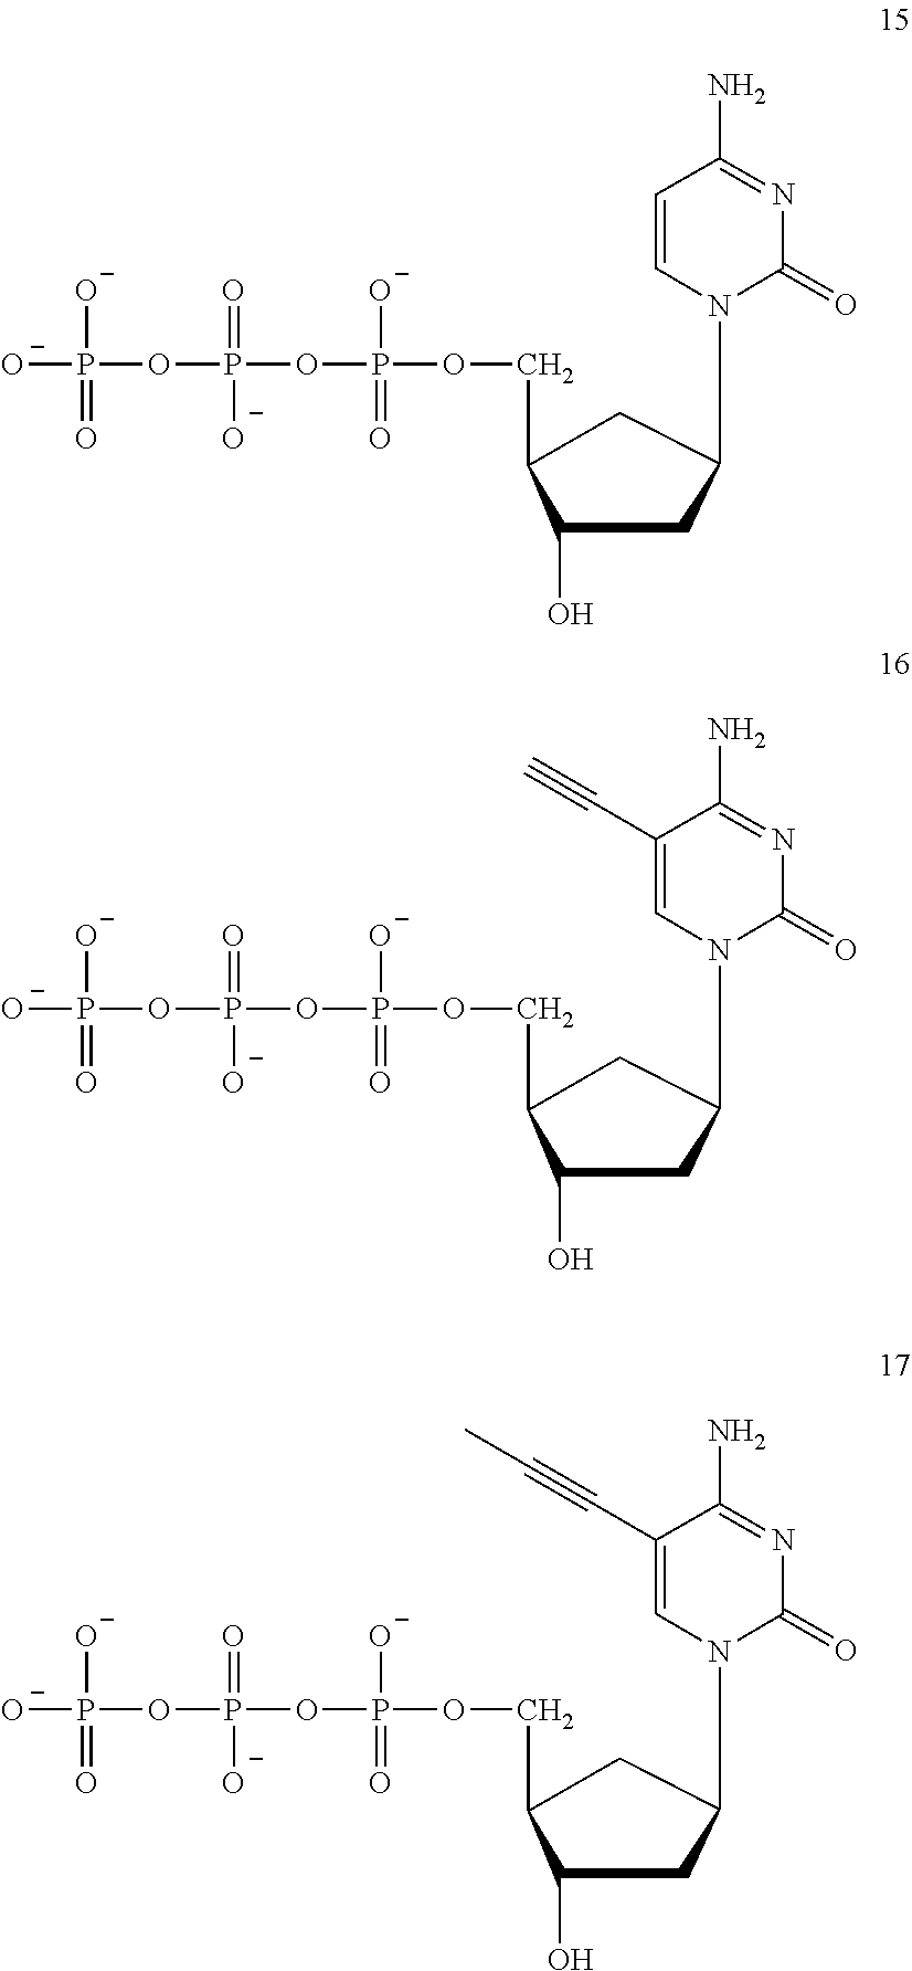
[O-]P([O-])(=O)OP(=O)([O-])OP([O-])(=O)OCC1C(O)CC(N2C(=O)N=C(N)C=C2)C1.[O-]P([O-])(=O)OP(=O)([O-])OP([O-])(=O)OCC1C(O)CC(N2C(=O)N=C(N)C(C#C)=C2)C1.[O-]P([O-])(=O)OP(=O)([O-])OP([O-])(=O)OCC1C(O)CC(N2C(=O)N=C(N)C(C#CC)=C2)C1
